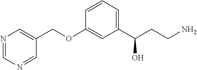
C1(COC2=CC(C(CCN)O)=CC=C2)=CN=CN=C1
